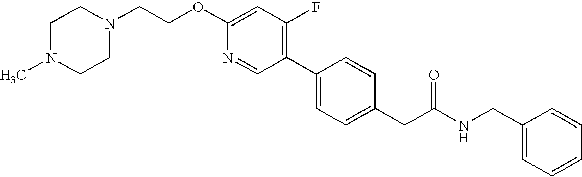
C(OC1=CC(F)=C(C2=CC=C(CC(NCC3=CC=CC=C3)=O)C=C2)C=N1)CN1CCN(C)CC1
